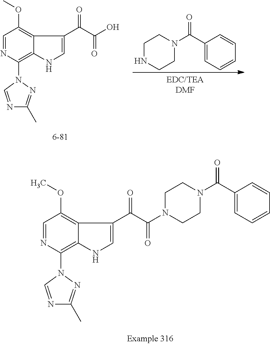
C1=NC(N2C=NC(C)=N2)=C2C(=C1OC)C(C(C(O)=O)=O)=CN2.C1NCCN(C(C2=CC=CC=C2)=O)C1.C1=NC(N2C=NC(C)=N2)=C2C(=C1OC)C(C(C(N1CCN(C(C3=CC=CC=C3)=O)CC1)=O)=O)=CN2
